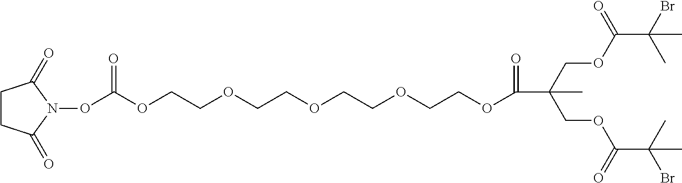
C(C(COC(C(Br)(C)C)=O)(COC(C(C)(Br)C)=O)C)(OCCOCCOCCOCCOC(ON1C(=O)CCC1=O)=O)=O
